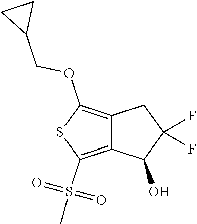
C12=C(OCC3CC3)SC(S(C)(=O)=O)=C1C(O)C(F)(F)C2
